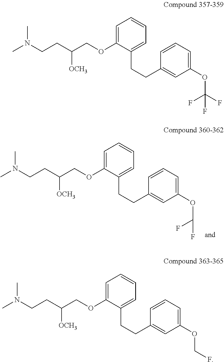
C1=C(OCC(CCN(C)C)[OCH3])C(CCC2=CC(OC(F)F)=CC=C2)=CC=C1.C1=C(OCC(CCN(C)C)[OCH3])C(CCC2=CC(OC(F)(F)F)=CC=C2)=CC=C1.C1=C(OCC(CCN(C)C)[OCH3])C(CCC2=CC(OCF)=CC=C2)=CC=C1
